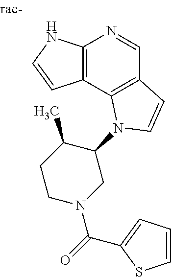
C12=C(C3=C(C=N1)C=CN3C1C(C)CCN(C(=O)C3=CC=CS3)C1)C=CN2
